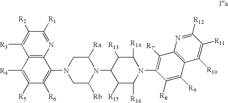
C12=C(C([R4])=C([R5])C([R6])=C1N1CC([Rb])N(C3C([R15])C([R16])N(C4=C([R7])C5=C(C([R10])=C([R11])C([R12])=N5)C([R9])=C4[R8])C([R14])C3[R13])C([Ra])C1)C([R3])=C([R2])C([R1])=N2
